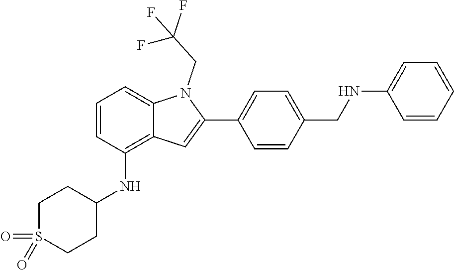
O=S1(=O)CCC(NC2=C3C(=CC=C2)N(CC(F)(F)F)C(C2=CC=C(CNC4=CC=CC=C4)C=C2)=C3)CC1
